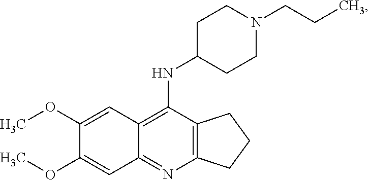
C12=C(N=C3C(=C1NC1CCN(CCC)CC1)C=C(OC)C(OC)=C3)CCC2
